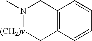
C12=C(C=CC=C1)C[(CH2)v]N(C)C2
